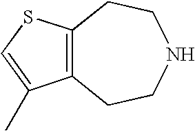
C12=C(SC=C1C)CCNCC2
